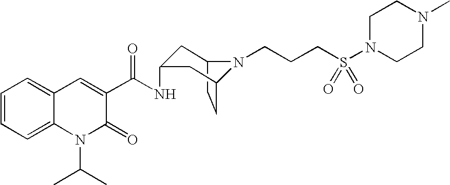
C12CCC(CC(NC(C3=CC4=CC=CC=C4N(C(C)C)C3=O)=O)C1)N2CCCS(N1CCN(C)CC1)(=O)=O
